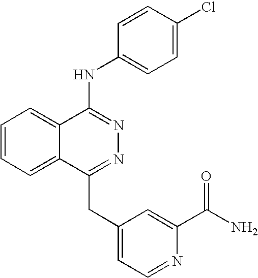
C1=CC=C2C(=C1)C(NC1=CC=C(Cl)C=C1)=NN=C2CC1=CC=NC(C(N)=O)=C1
